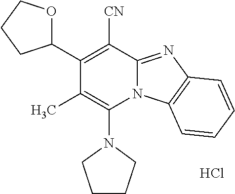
Cl.N1(C2=C(C)C(C3OCCC3)=C([CN])C3=NC4=C(N23)C=CC=C4)CCCC1
